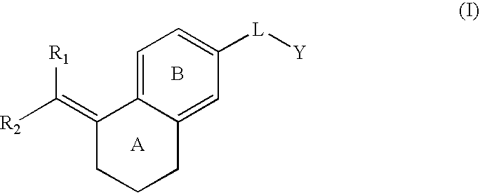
C1(=C([R2])[R1])CCCC2=CC([L][Y])=CC=C12.B
